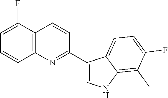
C12=C(C(F)=CC=C1)C=CC(C1=CNC3=C(C)C(F)=CC=C13)=N2
